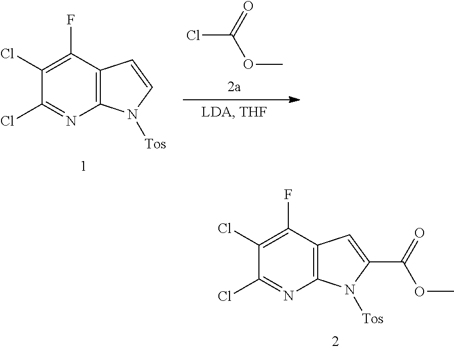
C1(Cl)=C(F)C2=C(N=C1Cl)N([Tos])C(C(OC)=O)=C2.C1(Cl)=C(F)C2=C(N=C1Cl)N([Tos])C=C2.ClC(=O)OC
